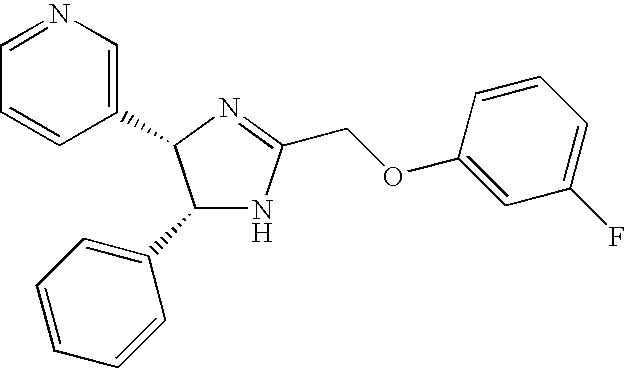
C1(C2=CC=CC=C2)NC(COC2=CC(F)=CC=C2)=NC1C1=CN=CC=C1
